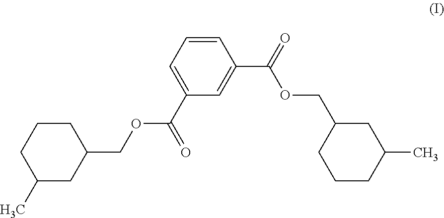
C1=CC=C(C(=O)OCC2CCCC(C)C2)C=C1C(=O)OCC1CCCC(C)C1
